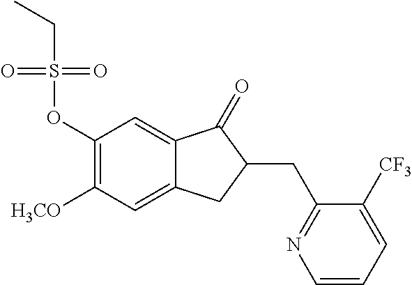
C1(OS(CC)(=O)=O)=C([H3CO])C=C2C(=C1)C(=O)C(CC1=NC=CC=C1[CF3])C2
